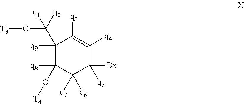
C1([q9])(C(O[T3])([q1])[q2])C([q8])(O[T4])C([q6])([q7])C([Bx])([q5])C([q4])=C1[q3]
